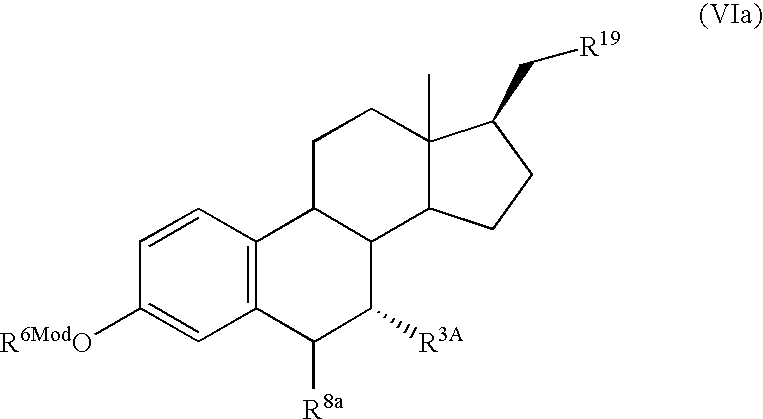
C12=C(C=CC([R6ModO])=C1)C1C(C([R3A])C2[R8a])C2C(C)(CC1)C(C[R19])CC2
